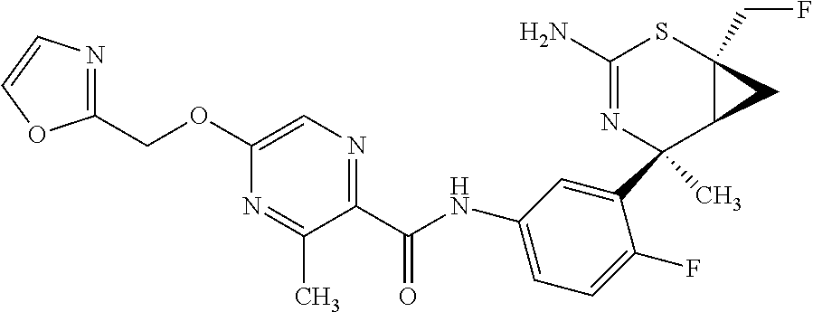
C1(C2(C)N=C(N)SC3(CF)C2C3)=CC(NC(C2=NC=C(OCC3=NC=CO3)N=C2C)=O)=CC=C1F
